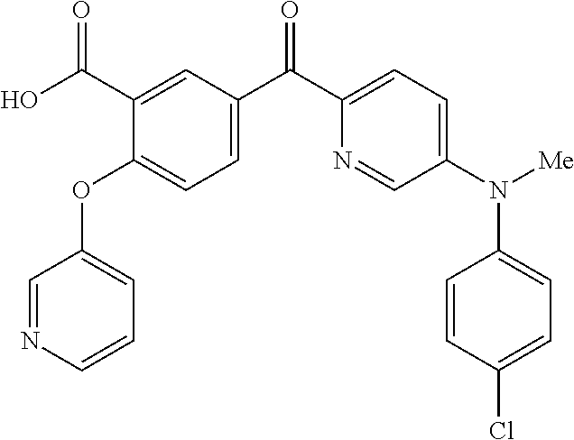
N1=CC(OC2=CC=C(C(C3=CC=C(N(C4=CC=C(Cl)C=C4)[Me])C=N3)=O)C=C2C(O)=O)=CC=C1
